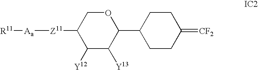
O1CC([Z11][Aa][R11])C([Y12])C([Y13])C1C1CCC(=[CF2])CC1
